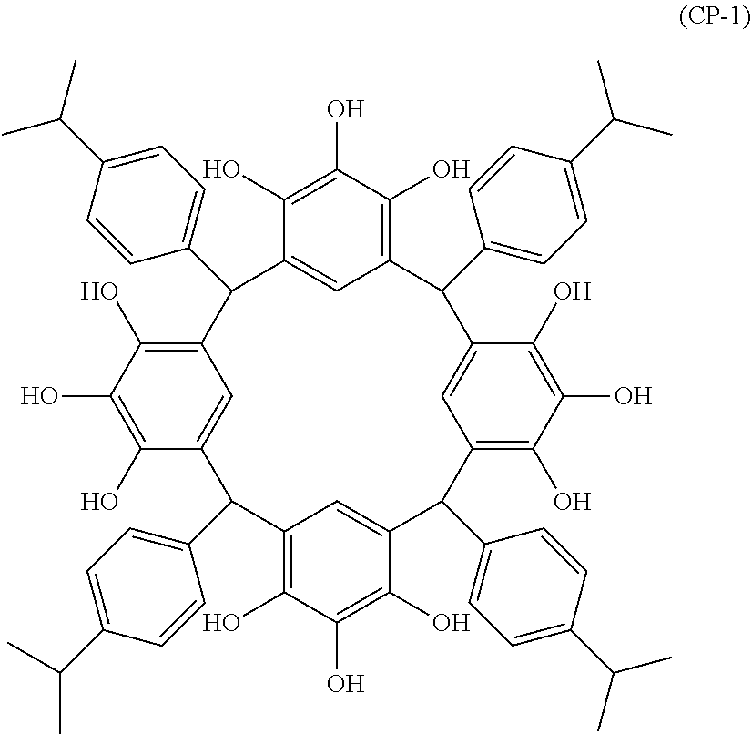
C1(O)=C(O)C(O)=C2C=C1C(C1=CC=C(C(C)C)C=C1)C1=C(O)C(O)=C(O)C(=C1)C(C1=CC=C(C(C)C)C=C1)C1=C(O)C(O)=C(O)C(=C1)C(C1=CC=C(C(C)C)C=C1)C1=C(O)C(O)=C(O)C(=C1)C2C1=CC=C(C(C)C)C=C1
